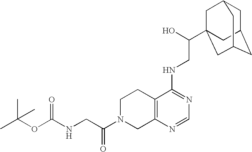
C(=O)(N1CC2=C(CC1)C(NCC(O)C13CC4CC(CC(C1)C4)C3)=NC=N2)CNC(OC(C)(C)C)=O
